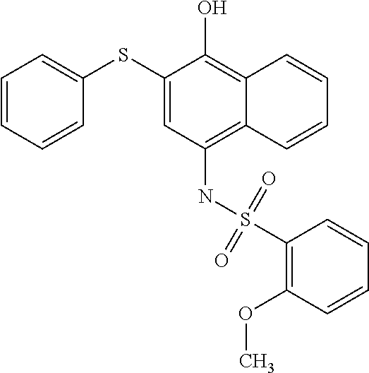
C1(SC2=CC=CC=C2)=CC(NS(C2=C(OC)C=CC=C2)(=O)=O)=C2C(=C1O)C=CC=C2
